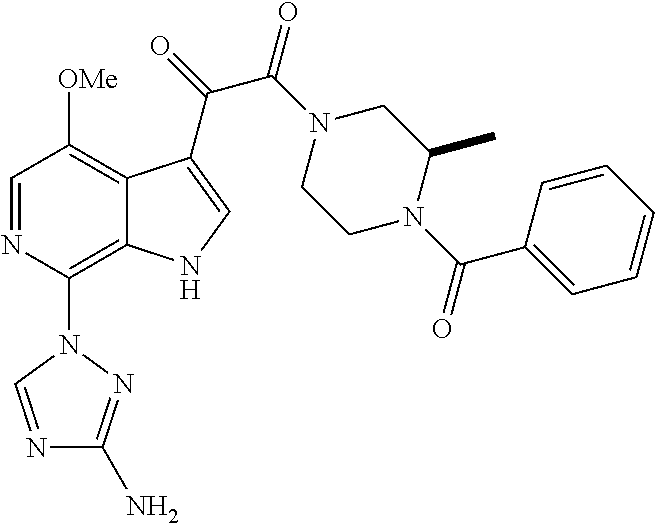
C1=NC(N2C=NC(N)=N2)=C2C(=C1[OMe])C(C(C(=O)N1CCN(C(=O)C3=CC=CC=C3)C(C)C1)=O)=CN2
